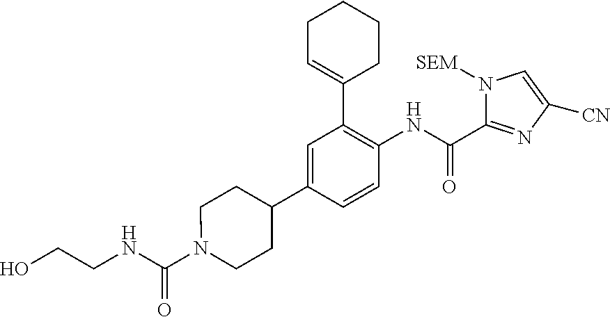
C(CNC(N1CCC(C2=CC(C3=CCCCC3)=C(NC(C3=NC([CN])=CN3[SEM])=O)C=C2)CC1)=O)O
